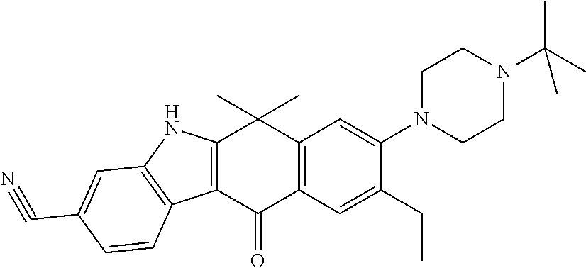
C12=C(C(=O)C3=C(C1(C)C)C=C(N1CCN(C(C)(C)C)CC1)C(CC)=C3)C1=C(N2)C=C(C#N)C=C1
